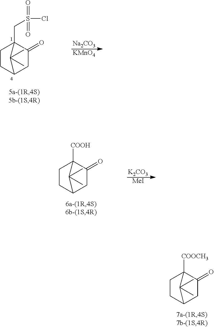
C1CC2CC(=O)C1(CS(=O)(=O)Cl)C2(C)C.[Na2CO3].[KMnO4].[K2CO3].[MeI].C1CC2CC(=O)C1([COOH])C2(C)C.C1CC2CC(=O)C1([COOCH3])C2(C)C
